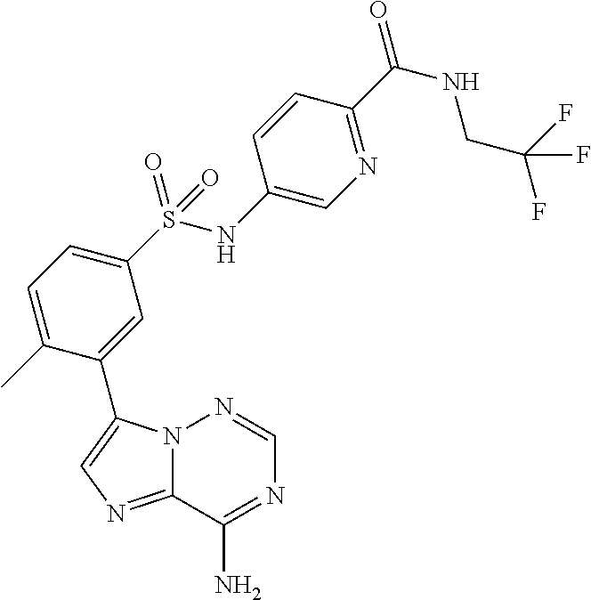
N12C(=NC=C1C1=CC(S(NC3=CN=C(C(NCC(F)(F)F)=O)C=C3)(=O)=O)=CC=C1C)C(N)=NC=N2
